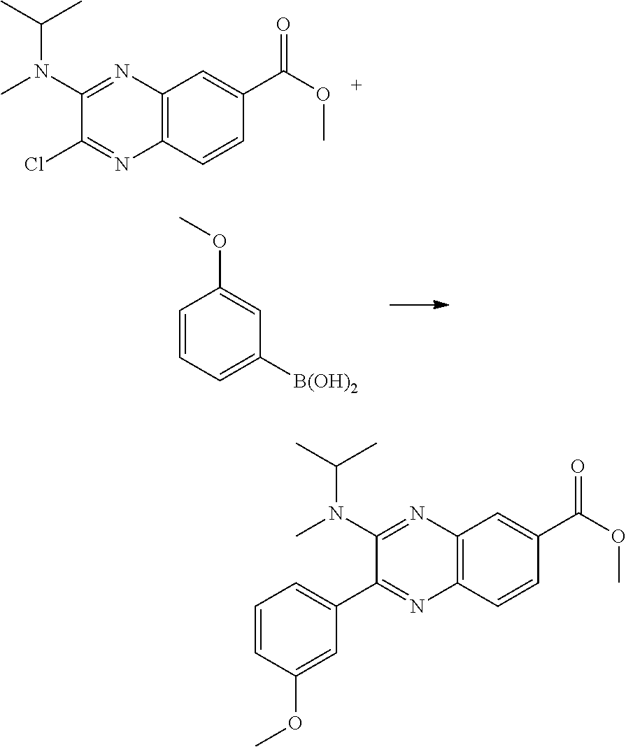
C12=C(C=CC(C(OC)=O)=C1)N=C(Cl)C(N(C)C(C)C)=N2.C12=C(C=CC(C(OC)=O)=C1)N=C(C1=CC=CC(OC)=C1)C(N(C)C(C)C)=N2.C1=CC=C([B(OH)2])C=C1OC
